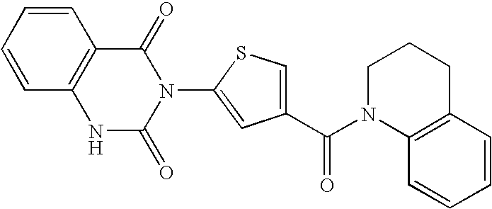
C1(C(=O)N2C3=C(CCC2)C=CC=C3)=CSC(N2C(=O)C3=C(NC2=O)C=CC=C3)=C1
